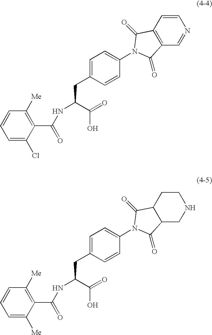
C1=C(Cl)C(C(NC(C(O)=O)CC2=CC=C(N3C(=O)C4=C(C=NC=C4)C3=O)C=C2)=O)=C([Me])C=C1.C1=C([Me])C(C(NC(C(O)=O)CC2=CC=C(N3C(=O)C4CCNCC4C3=O)C=C2)=O)=C([Me])C=C1
